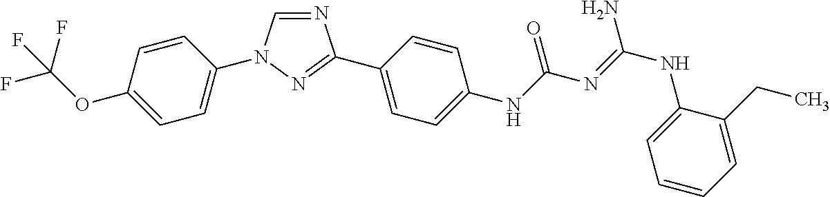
C1=CC(OC(F)(F)F)=CC=C1N1C=NC(C2=CC=C(NC(N=C(NC3=CC=CC=C3CC)N)=O)C=C2)=N1
